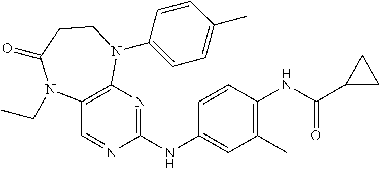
C1(NC2=NC3=C(C=N2)N(CC)C(=O)CCN3C2=CC=C(C)C=C2)=CC(C)=C(NC(C2CC2)=O)C=C1
